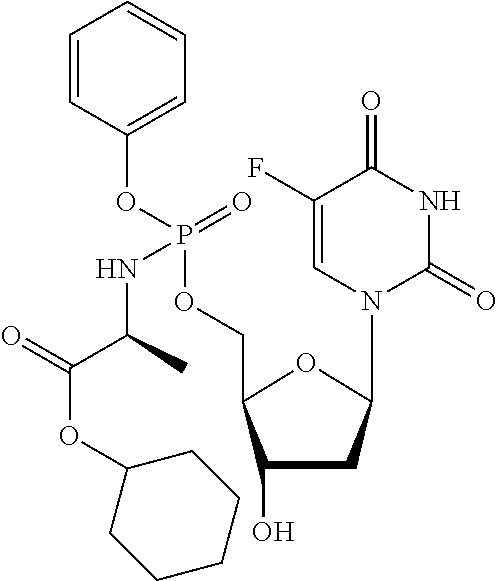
C1(O)CC(N2C(=O)NC(=O)C(F)=C2)OC1COP(OC1=CC=CC=C1)(=O)NC(C(OC1CCCCC1)=O)C
